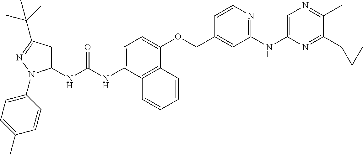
N(C(NC1=CC(C(C)(C)C)=NN1C1=CC=C(C)C=C1)=O)C1=CC=C(OCC2=CC(NC3=CN=C(C)C(C4CC4)=N3)=NC=C2)C2=C1C=CC=C2
